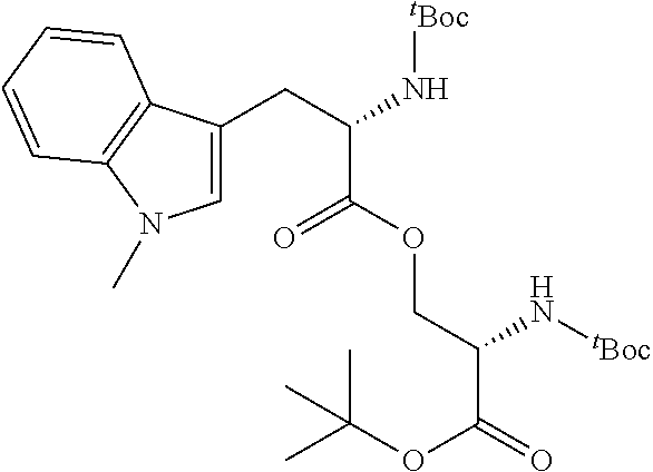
C1=C(CC(C(=O)OCC(N[tBoc])C(OC(C)(C)C)=O)N[tBoc])C2=C(N1C)C=CC=C2
